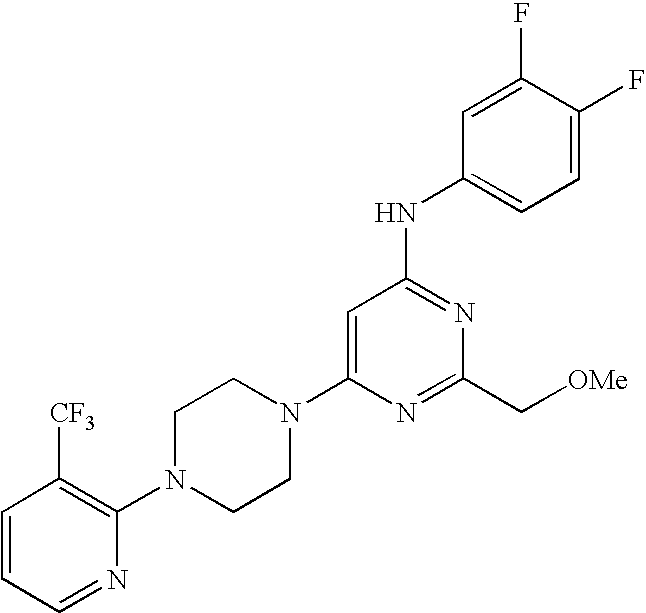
C1=C(N2CCN(C3=C([CF3])C=CC=N3)CC2)N=C(C[OMe])N=C1NC1=CC=C(F)C(F)=C1
